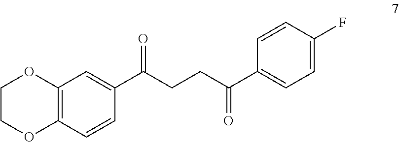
C12=C(C=CC(C(CCC(C3=CC=C(F)C=C3)=O)=O)=C1)OCCO2
